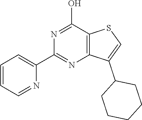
C1=CC=NC(C2=NC3=C(C(O)=N2)SC=C3C2CCCCC2)=C1
